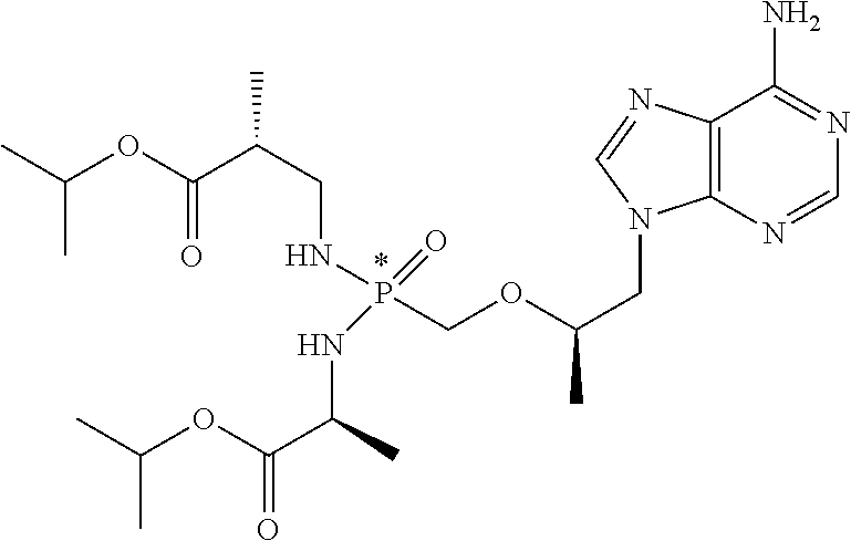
C12=C(N=CN=C1N)N(CC(C)OCP(NC(C(OC(C)C)=O)C)(NCC(C(OC(C)C)=O)C)=O)C=N2
